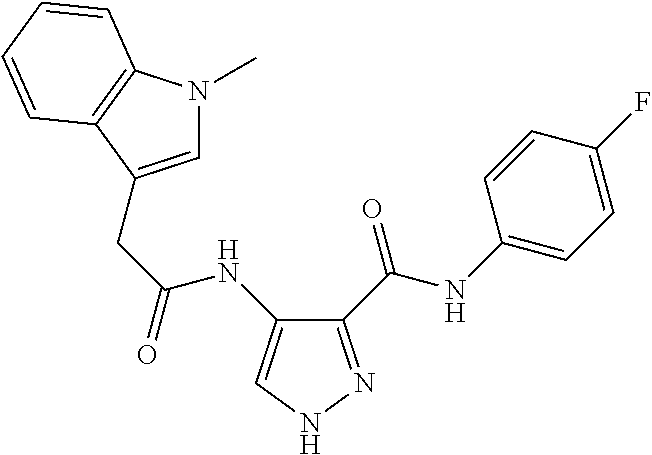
C(C(=O)NC1=CNN=C1C(NC1=CC=C(F)C=C1)=O)C1=CN(C)C2=C1C=CC=C2
